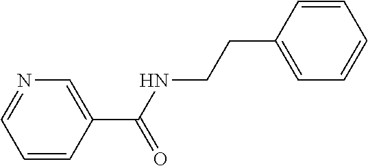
N1=CC=CC(C(NCCC2=CC=CC=C2)=O)=C1
